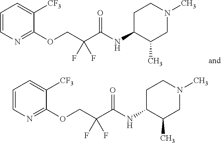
C1=CN=C(OCC(C(NC2CCN(C)CC2C)=O)(F)F)C([CF3])=C1.C1=CN=C(OCC(C(NC2CCN(C)CC2C)=O)(F)F)C([CF3])=C1
